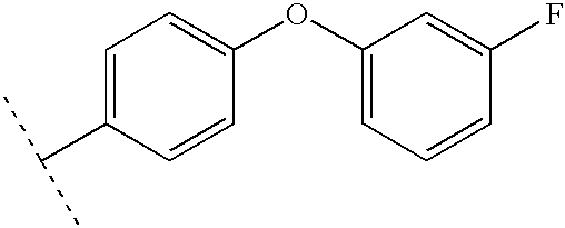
C1=C(C(C)C)C=CC(OC2=CC=CC(F)=C2)=C1
